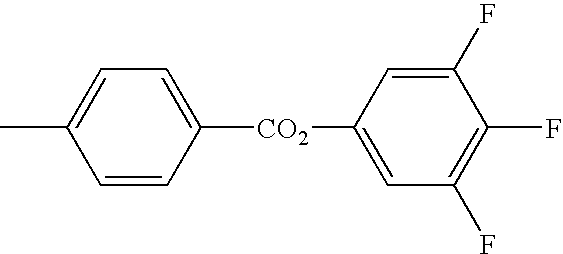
C1=CC([CO2]C2=CC(F)=C(F)C(F)=C2)=CC=C1C
